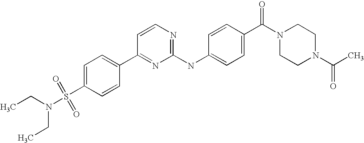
C1=C(S(N(CC)CC)(=O)=O)C=CC(C2=NC(NC3=CC=C(C(=O)N4CCN(C(=O)C)CC4)C=C3)=NC=C2)=C1
